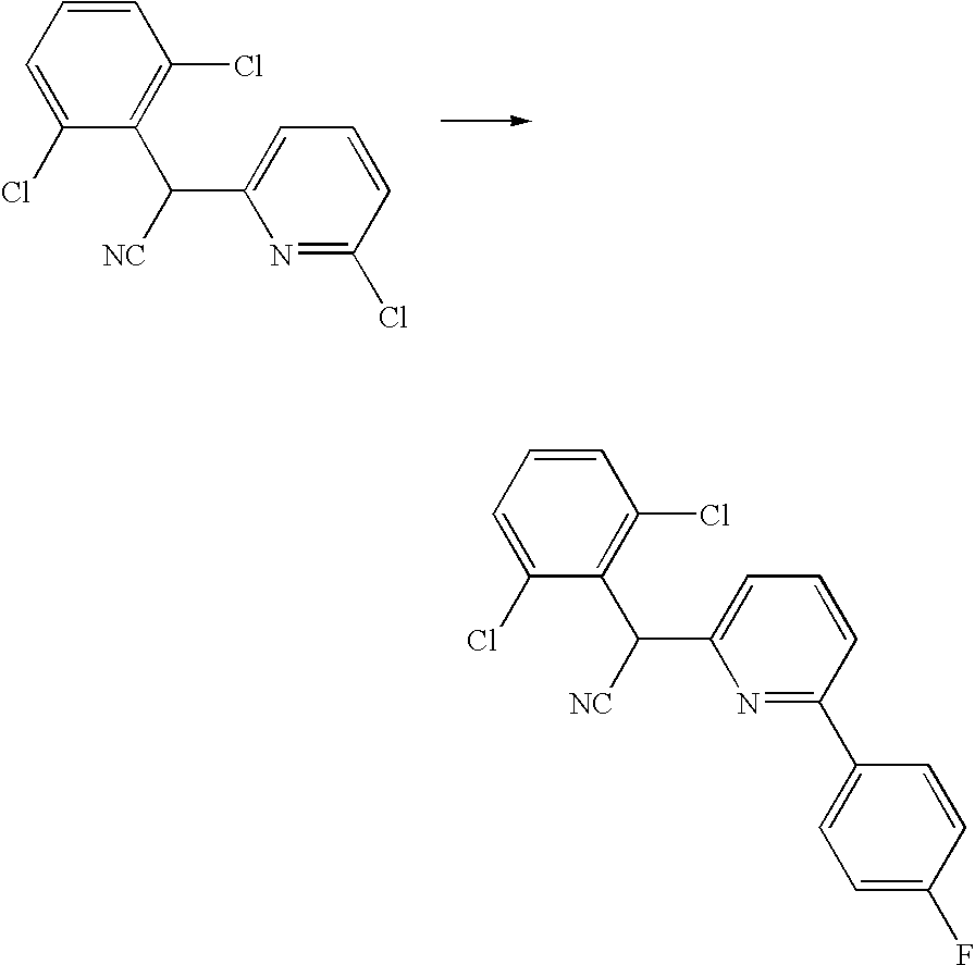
C1=CC=C(Cl)C(C([NC])C2=CC=CC(Cl)=N2)=C1Cl.C1=CC=C(Cl)C(C([NC])C2=CC=CC(C3=CC=C(F)C=C3)=N2)=C1Cl
